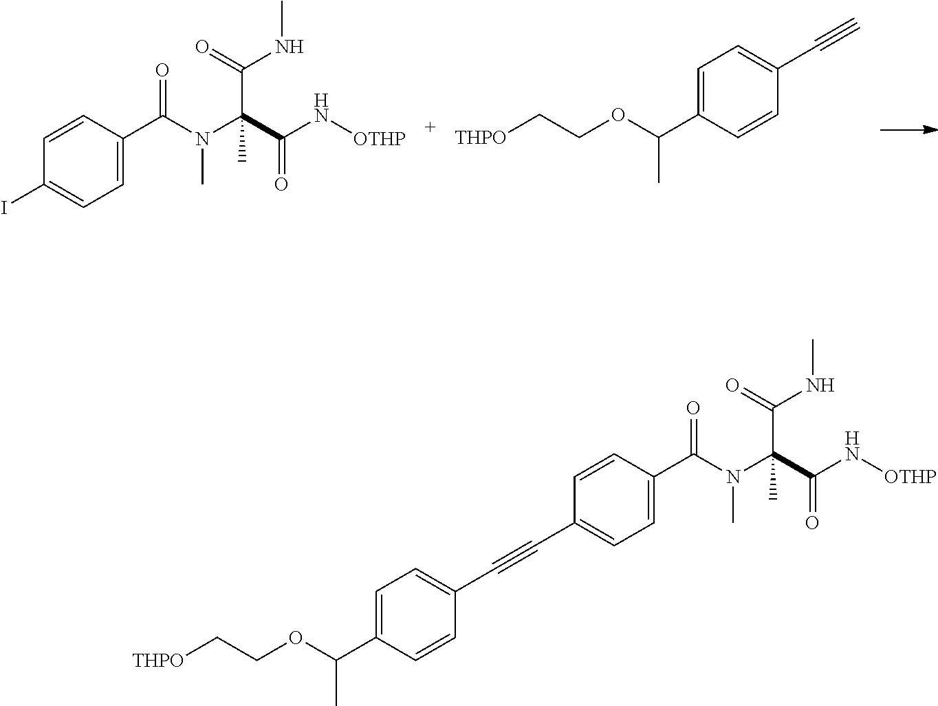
C1(I)=CC=C(C(N(C(C(N[OTHP])=O)(C(NC)=O)C)C)=O)C=C1.C1(C(OCC[THPO])C)=CC=C(C#C)C=C1.C1(C(OCC[THPO])C)=CC=C(C#CC2=CC=C(C(N(C(C(=O)N[OTHP])(C(=O)NC)C)C)=O)C=C2)C=C1
